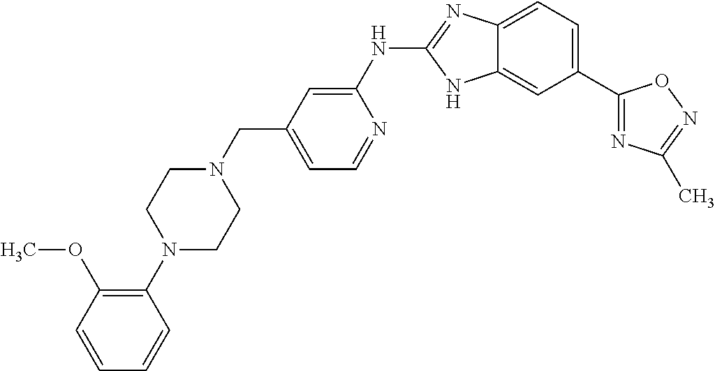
C12=CC=C(C3=NC(C)=NO3)C=C1NC(NC1=CC(CN3CCN(C4=C(OC)C=CC=C4)CC3)=CC=N1)=N2
